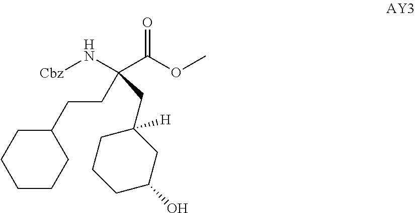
C1CCCC(CCC(C(=O)OC)(N[Cbz])CC2([H])CCCC(O)C2)C1
